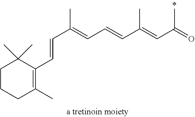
C1CCC(C)=C(C=CC(C)=CC=CC(=CC(=O)C)C)C1(C)C
